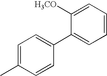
CC1=CC=C(C2=CC=CC=C2[H3CO])C=C1
